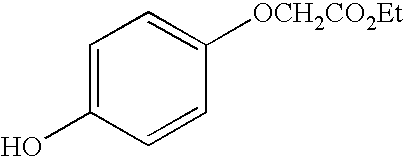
C1=C(O)C=CC([OCH2CO2Et])=C1
